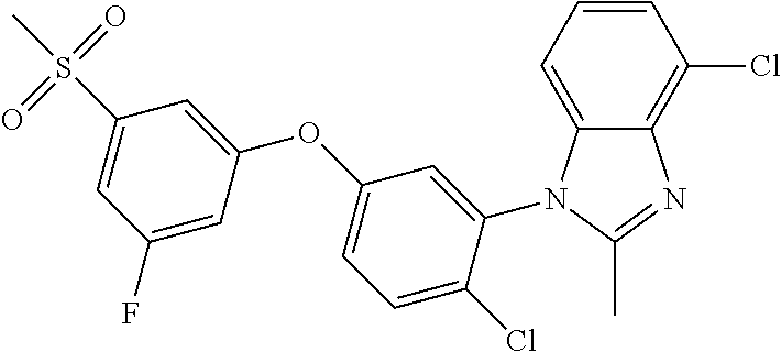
C1=CC=C2C(=C1Cl)N=C(C)N2C1=CC(OC2=CC(S(C)(=O)=O)=CC(F)=C2)=CC=C1Cl
